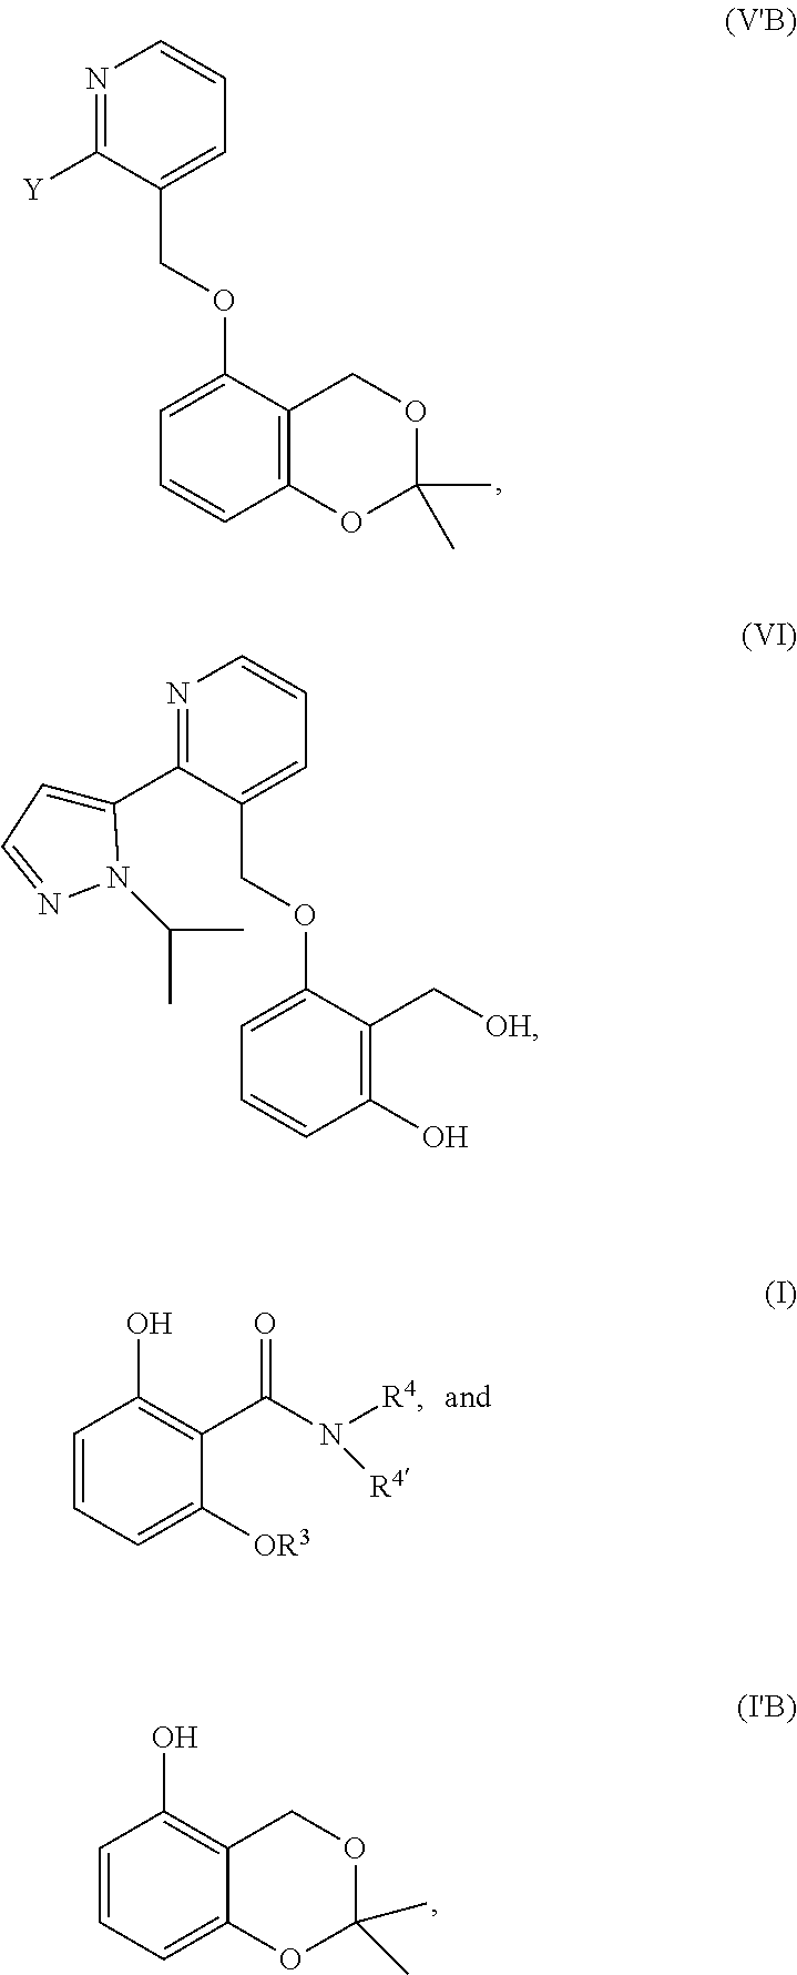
N1=C([Y])C(COC2=CC=CC3=C2COC(C)(C)O3)=CC=C1.C1=CC=C([OR3])C(C(N([R4])[R4])=O)=C1O.C1=CC=C2C(=C1O)COC(C)(C)O2.N1=C(C2=CC=NN2C(C)C)C(COC2=CC=CC(O)=C2C[OH])=CC=C1
